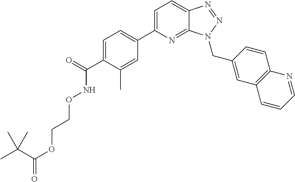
C1=C(C(=O)NOCCOC(=O)C(C)(C)C)C(C)=CC(C2=CC=C3C(=N2)N(CC2=CC4=C(C=C2)N=CC=C4)N=N3)=C1
